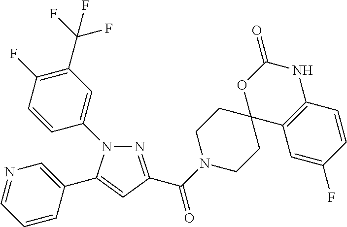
N1(C2=CC(C(F)(F)F)=C(F)C=C2)N=C(C(N2CCC3(CC2)C2=C(NC(=O)O3)C=CC(F)=C2)=O)C=C1C1=CN=CC=C1
